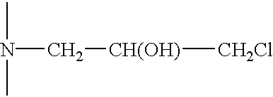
N(C)(C)C[CH(OH)][CH2Cl]
